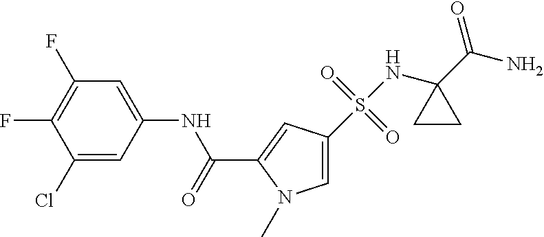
C1(Cl)=CC(NC(=O)C2=CC(S(NC3(C(N)=O)CC3)(=O)=O)=CN2C)=CC(F)=C1F
